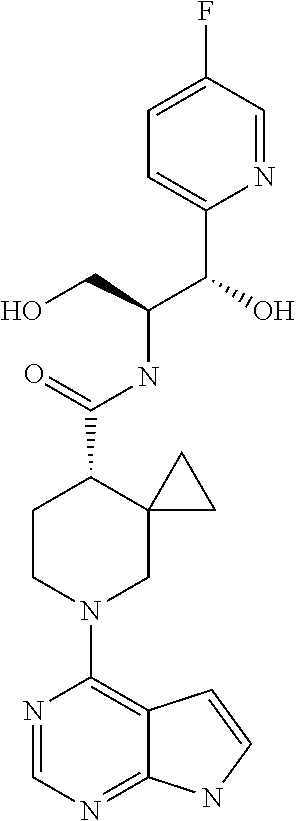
N1=CN=C2C(=C1N1CC3(C(C(=O)NC(C(C4=CC=C(F)C=N4)O)CO)CC1)CC3)C=CN2
